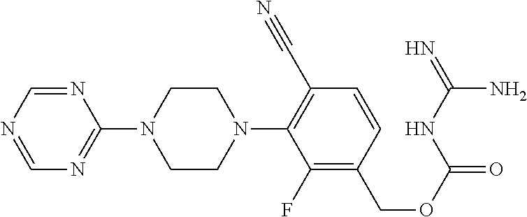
N1=CN=CN=C1N1CCN(C2=C(C#N)C=CC(COC(=O)NC(=N)N)=C2F)CC1
